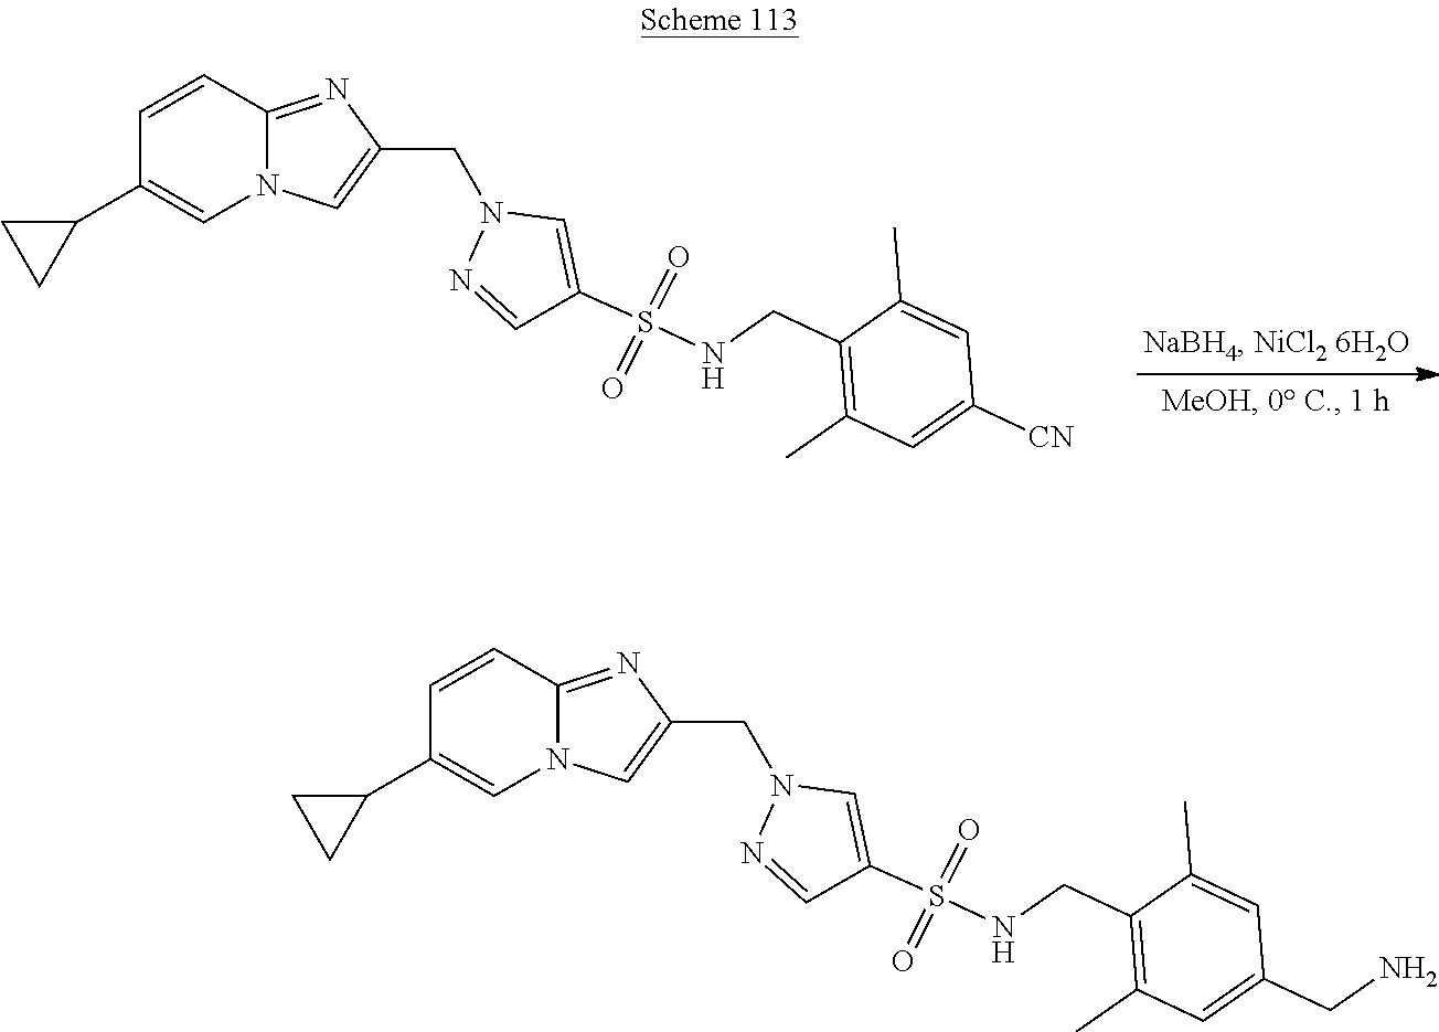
C1=CC2=NC(CN3N=CC(S(NCC4=C(C)C=C([CN])C=C4C)(=O)=O)=C3)=CN2C=C1C1CC1.C1=CC2=NC(CN3N=CC(S(NCC4=C(C)C=C(CN)C=C4C)(=O)=O)=C3)=CN2C=C1C1CC1
